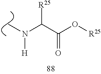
C(C(O[R25])=O)([R25])N([H])C
